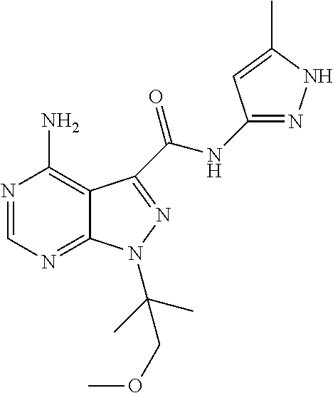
N1=CN=C2C(=C1N)C(C(NC1=NNC(C)=C1)=O)=NN2C(C)(C)COC
